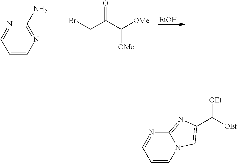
[EtOH].C1(N)=NC=CC=N1.BrCC(C([OMe])[OMe])=O.C12=NC(C([OEt])[OEt])=CN1C=CC=N2
